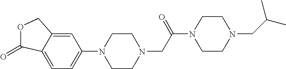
C1=C2C(=CC=C1N1CCN(CC(N3CCN(CC(C)C)CC3)=O)CC1)C(=O)OC2
